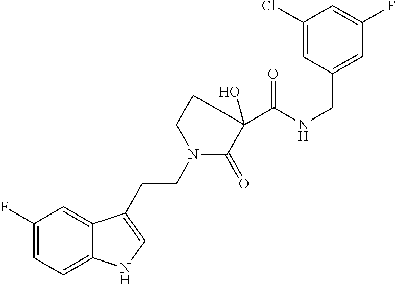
C1(F)=CC=C2C(=C1)C(CCN1C(=O)C(C(NCC3=CC(F)=CC(Cl)=C3)=O)(O)CC1)=CN2
